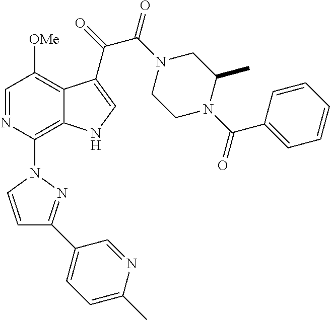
C1=NC(N2C=CC(C3=CC=C(C)N=C3)=N2)=C2C(=C1[OMe])C(C(=O)C(N1CCN(C(C3=CC=CC=C3)=O)C(C)C1)=O)=CN2
